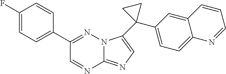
C1(C2=CC=C(F)C=C2)=NN2C(=NC=C2C2(C3=CC=C4C(=C3)C=CC=N4)CC2)N=C1
